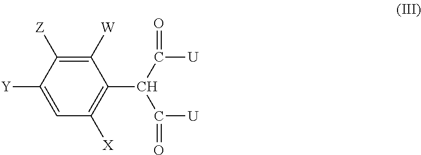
C1=C([Y])C([Z])=C([W])C(C(C(=O)[U])C(=O)[U])=C1[X]
